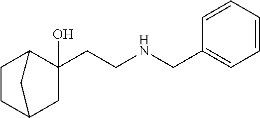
C1CC2CC(CCNCC3=CC=CC=C3)(O)C1C2
